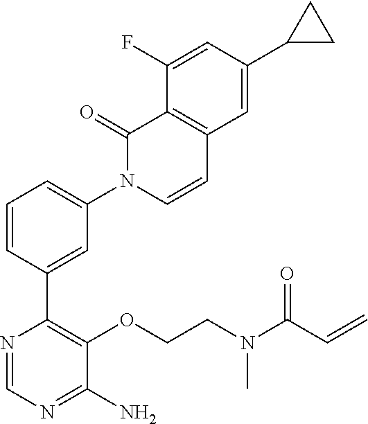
C(COC1=C(C2=CC(N3C(=O)C4=C(C=C(C5CC5)C=C4F)C=C3)=CC=C2)N=CN=C1N)N(C(C=C)=O)C
